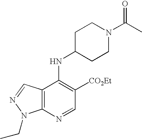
C12=C(N=CC([CO2Et])=C1NC1CCN(C(C)=O)CC1)N(CC)N=C2
